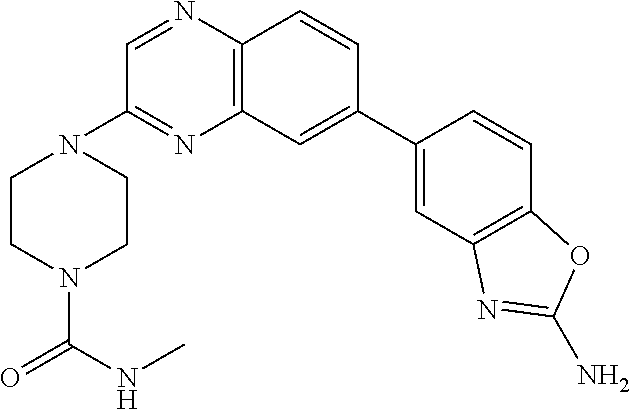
C12=C(C=CC(C3=CC4=C(C=C3)OC(N)=N4)=C1)N=CC(N1CCN(C(NC)=O)CC1)=N2
